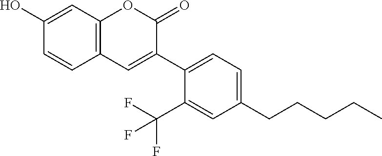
C1(O)=CC2=C(C=C1)C=C(C1=CC=C(CCCCC)C=C1C(F)(F)F)C(=O)O2
